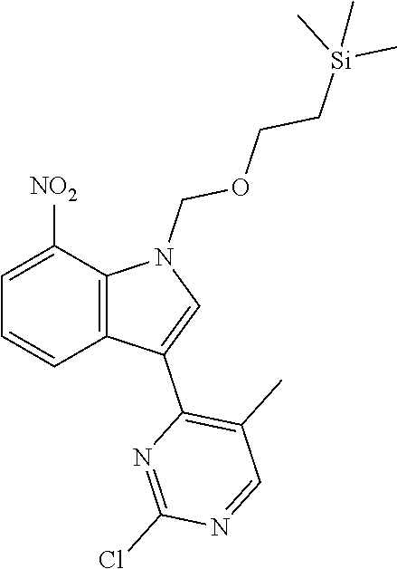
C12=C(C([NO2])=CC=C1)N(COCC[Si](C)(C)C)C=C2C1=C(C)C=NC(Cl)=N1
